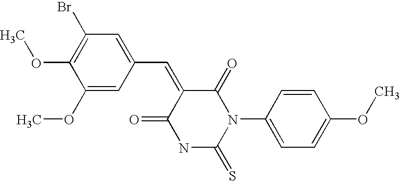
COC1=C(Br)C=C(C=C2C(=O)NC(=S)N(C3=CC=C(OC)C=C3)C2=O)C=C1OC
